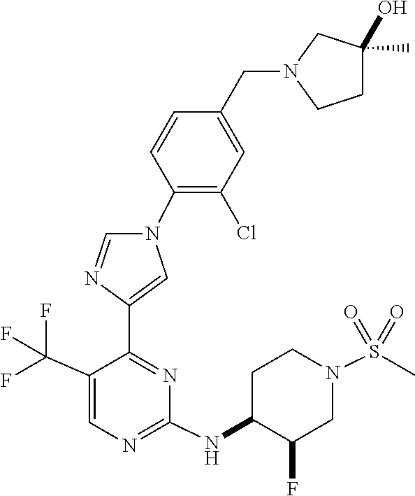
C1(NC2CCN(S(=O)(=O)C)CC2F)=NC=C(C(F)(F)F)C(C2=CN(C3=C(Cl)C=C(CN4CCC(C)(O)C4)C=C3)C=N2)=N1
